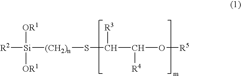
[R2][Si]([OR1])([OR1])[(CH2)n]SC(C(O[R5])[R4])[R3]
